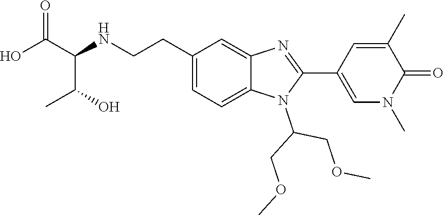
C1=C(CCNC(C(O)=O)C(C)O)C=C2C(=C1)N(C(COC)COC)C(C1=CN(C)C(=O)C(C)=C1)=N2
